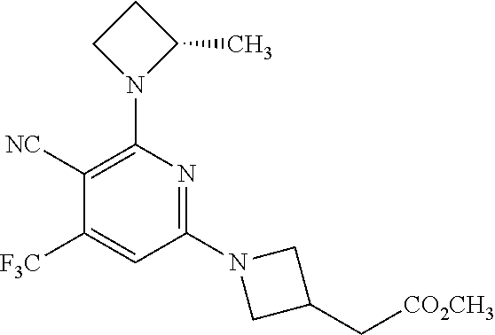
C1([NC])=C(N2C(C)CC2)N=C(N2CC(C[CO2CH3])C2)C=C1[F3C]
